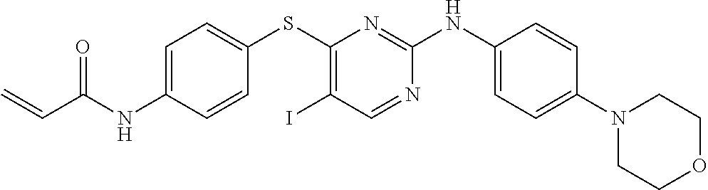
C1(SC2=CC=C(NC(C=C)=O)C=C2)=C(I)C=NC(NC2=CC=C(N3CCOCC3)C=C2)=N1
